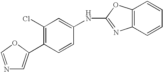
C1(C2=CN=CO2)=C(Cl)C=C(NC2=NC3=C(O2)C=CC=C3)C=C1
